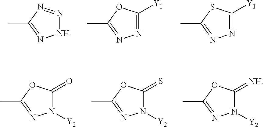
N1=C(C)N=NN1.N1=C(C)OC([Y1])=N1.N1=C(C)SC([Y1])=N1.N1=C(C)OC(=O)N1[Y2].N1=C(C)OC(=S)N1[Y2].N1=C(C)OC(=[NH])N1[Y2]
